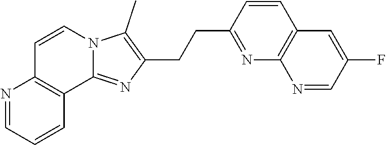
N1=CC=CC2=C1C=CN1C2=NC(CCC2=NC3=C(C=C2)C=C(F)C=N3)=C1C
